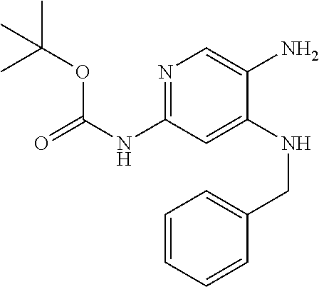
N1=C(NC(=O)OC(C)(C)C)C=C(NCC2=CC=CC=C2)C(N)=C1
